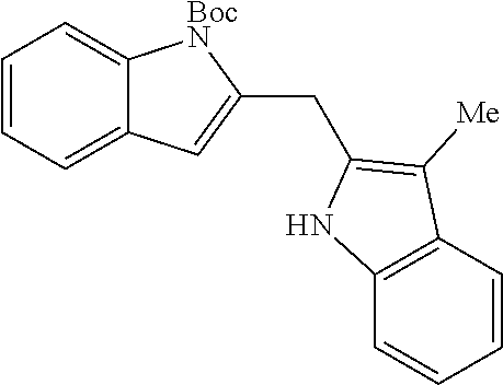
C12=CC=CC=C1C=C(CC1=C([Me])C3=C(C=CC=C3)N1)[BocN]2
